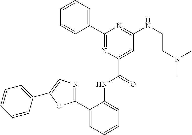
C1=CC=CC(C2=NC(C(=O)NC3=CC=CC=C3C3=NC=C(C4=CC=CC=C4)O3)=CC(NCCN(C)C)=N2)=C1
